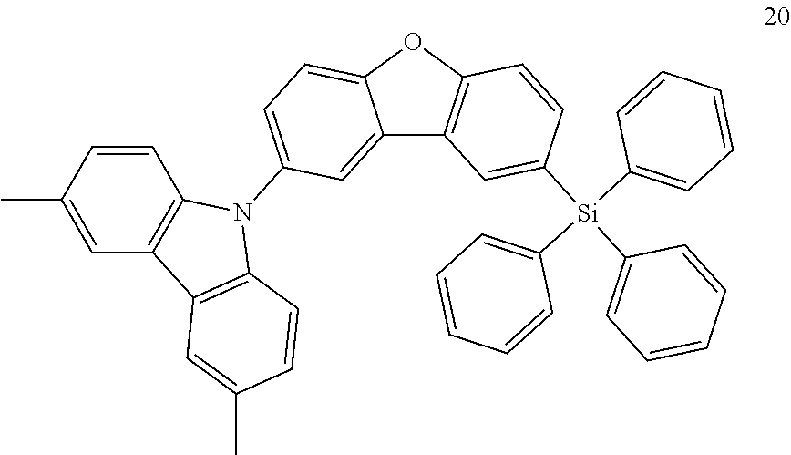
O1C2=CC=C(N3C4=C(C=C(C)C=C4)C4=C3C=CC(C)=C4)C=C2C2=C1C=CC([Si](C1=CC=CC=C1)(C1=CC=CC=C1)C1=CC=CC=C1)=C2
